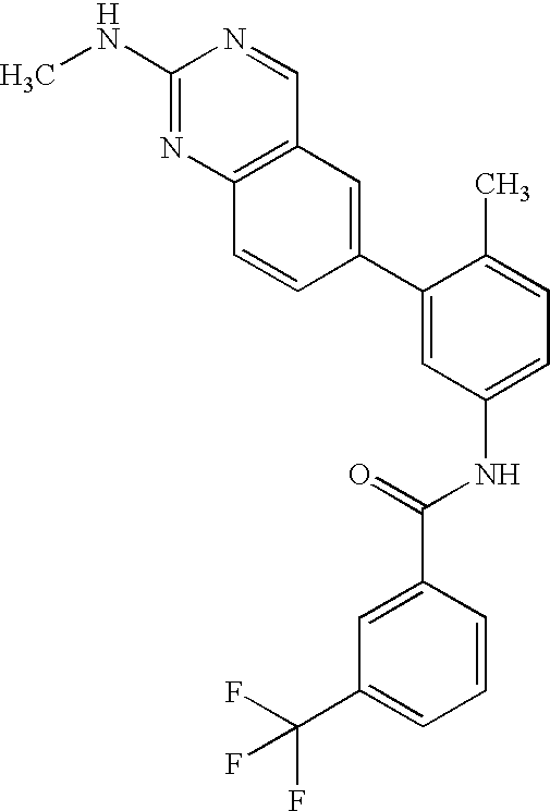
CNC1=NC2=C(C=N1)C=C(C1=CC(NC(=O)C3=CC(C(F)(F)F)=CC=C3)=CC=C1C)C=C2
